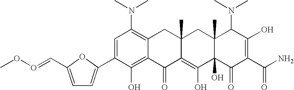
C1=C(C2=CC=C(C=OOC)O2)C(O)=C2C(=C1N(C)C)CC1(C)C(=C(O)C3(O)C(C)(C1)C(N(C)C)C(O)=C(C(N)=O)C3=O)C2=O
